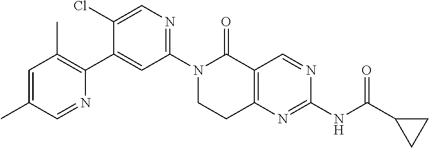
N1(C2=NC=C(Cl)C(C3=C(C)C=C(C)C=N3)=C2)CCC2=C(C1=O)C=NC(NC(C1CC1)=O)=N2
